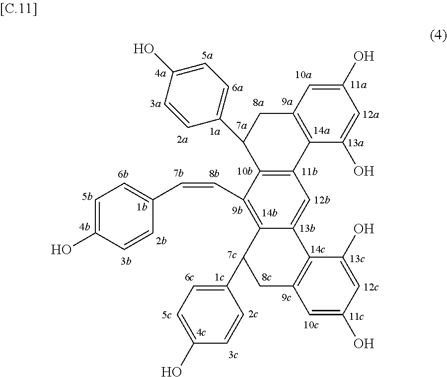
C1=C(O)C=CC(C=CC2=C3C(=CC4=C2C(C2=CC=C(O)C=C2)CC2=C4C(O)=CC(O)=C2)C2=C(CC3C3=CC=C(O)C=C3)C=C(O)C=C2O)=C1
